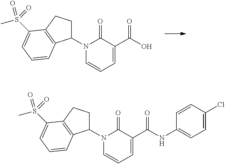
OC(C1=CC=CN(C2CCC3=C2C=CC=C3S(C)(=O)=O)C1=O)=O.C1(Cl)=CC=C(NC(C2=CC=CN(C3CCC4=C3C=CC=C4S(C)(=O)=O)C2=O)=O)C=C1
